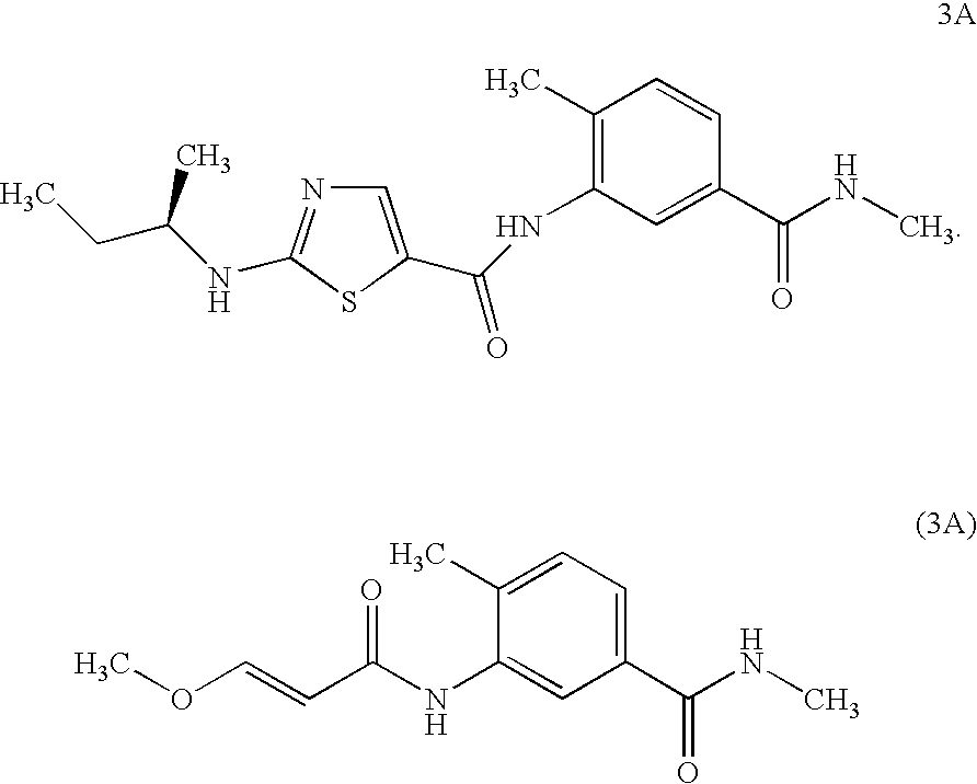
C1=C(C(NC2=C(C)C=CC(C(NC)=O)=C2)=O)SC(NC(CC)C)=N1.C(NC1=CC(C(NC)=O)=CC=C1C)(=O)C=COC
